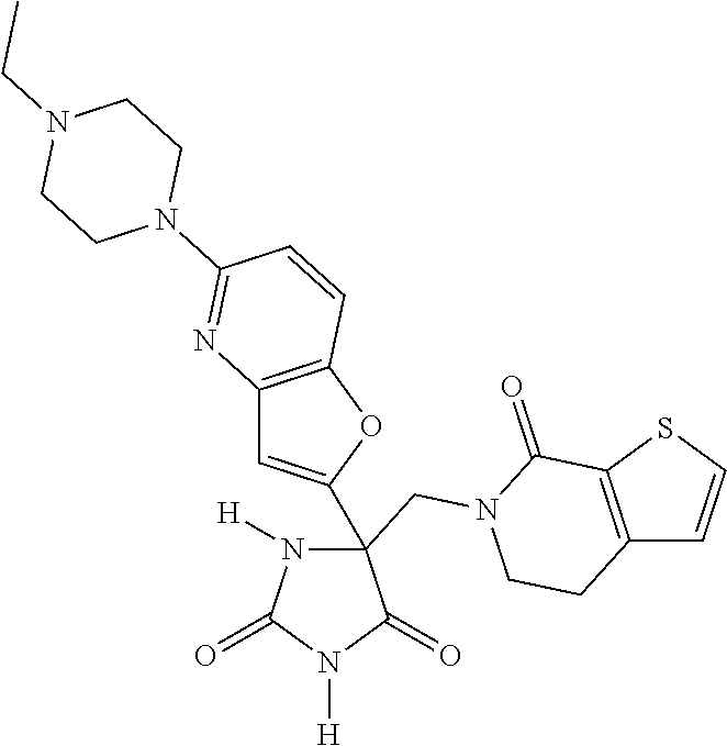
N1([H])C(=O)N([H])C(=O)C1(C1=CC2=C(O1)C=CC(N1CCN(CC)CC1)=N2)CN1C(=O)C2=C(C=CS2)CC1
